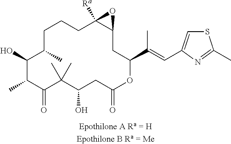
C1C(C)C(O)C(C)C(=O)C(C)(C)C(O)CC(=O)OC(C(=CC2=CSC(C)=N2)C)CC2C([Ra])(CC1)O2
